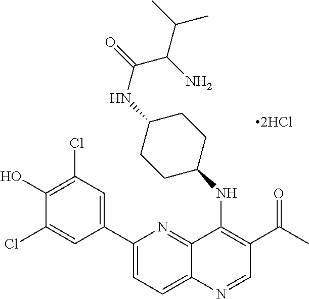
C12=NC(C3=CC(Cl)=C(O)C(Cl)=C3)=CC=C1N=CC(C(C)=O)=C2NC1CCC(NC(C(C(C)C)N)=O)CC1
